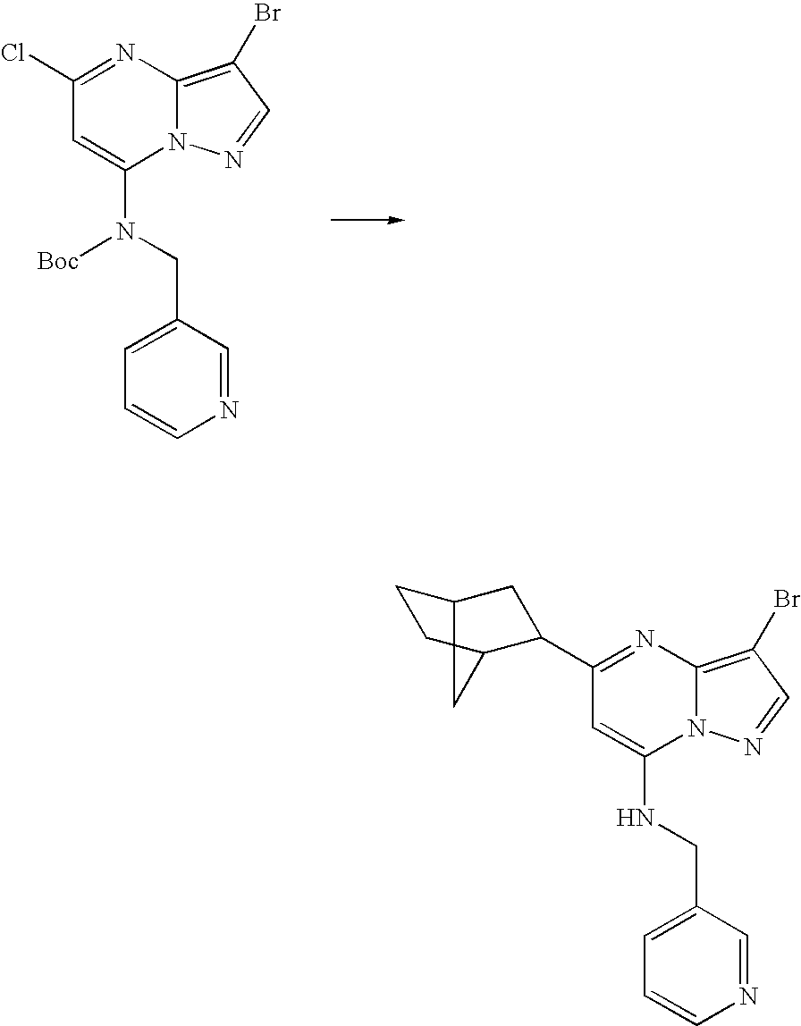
C1(Cl)=NC2=C(Br)C=NN2C(N(CC2=CC=CN=C2)[Boc])=C1.C1(C2CC3CCC2C3)=NC2=C(Br)C=NN2C(NCC2=CC=CN=C2)=C1
